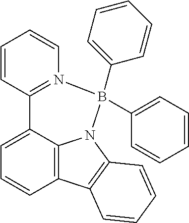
C12=C3C(=CC=C1)C1=N(B(C4=CC=CC=C4)(C4=CC=CC=C4)N3C3=C2C=CC=C3)C=CC=C1
